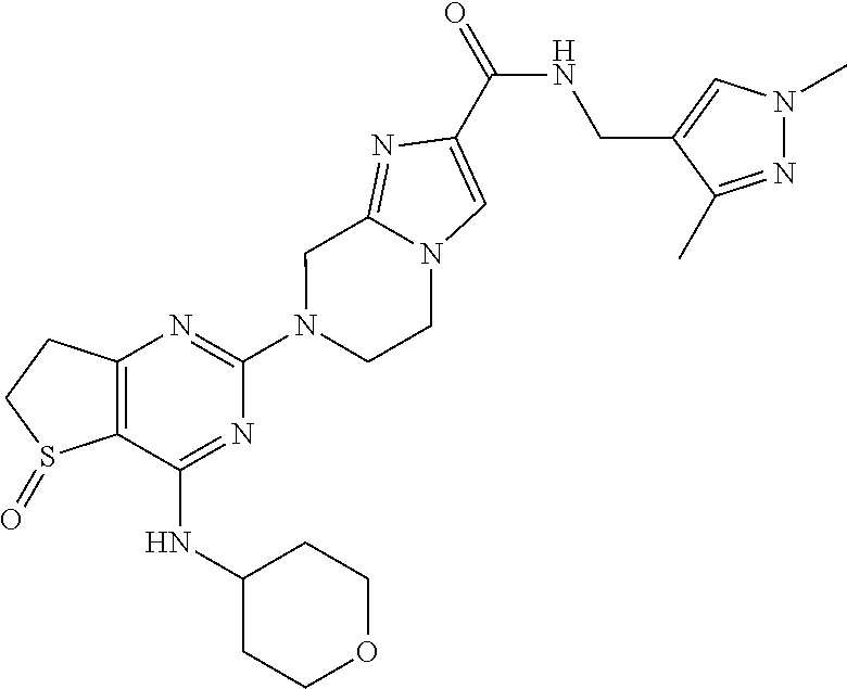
C12=C(C(NC3CCOCC3)=NC(N3CCN4C(=NC(C(=O)NCC5=CN(C)N=C5C)=C4)C3)=N1)S(=O)CC2
